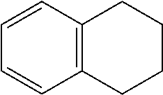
C1=CC=CC2=C1CCCC2
